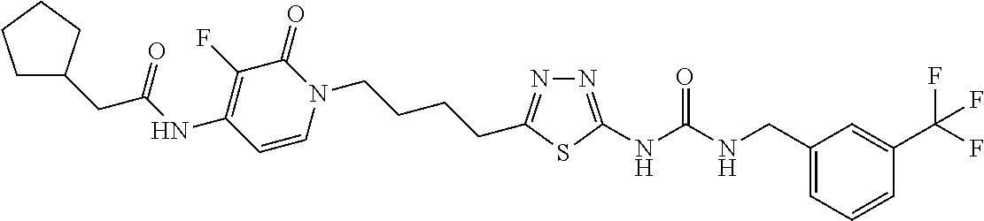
C(NC(NC1=NN=C(CCCCN2C(=O)C(F)=C(NC(CC3CCCC3)=O)C=C2)S1)=O)C1=CC=CC(C(F)(F)F)=C1
